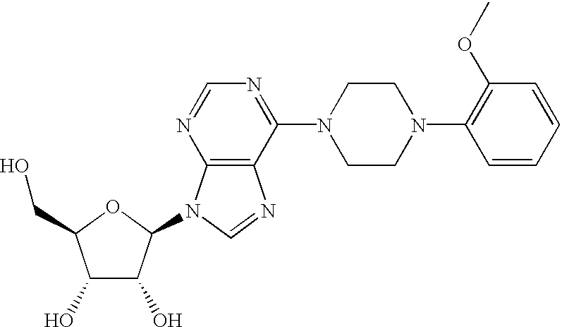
C1(O)C(O)C(N2C3=C(N=C2)C(N2CCN(C4=C(OC)C=CC=C4)CC2)=NC=N3)OC1CO
